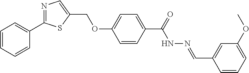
C1(COC2=CC=C(C(=O)NN=CC3=CC(OC)=CC=C3)C=C2)=CN=C(C2=CC=CC=C2)S1
